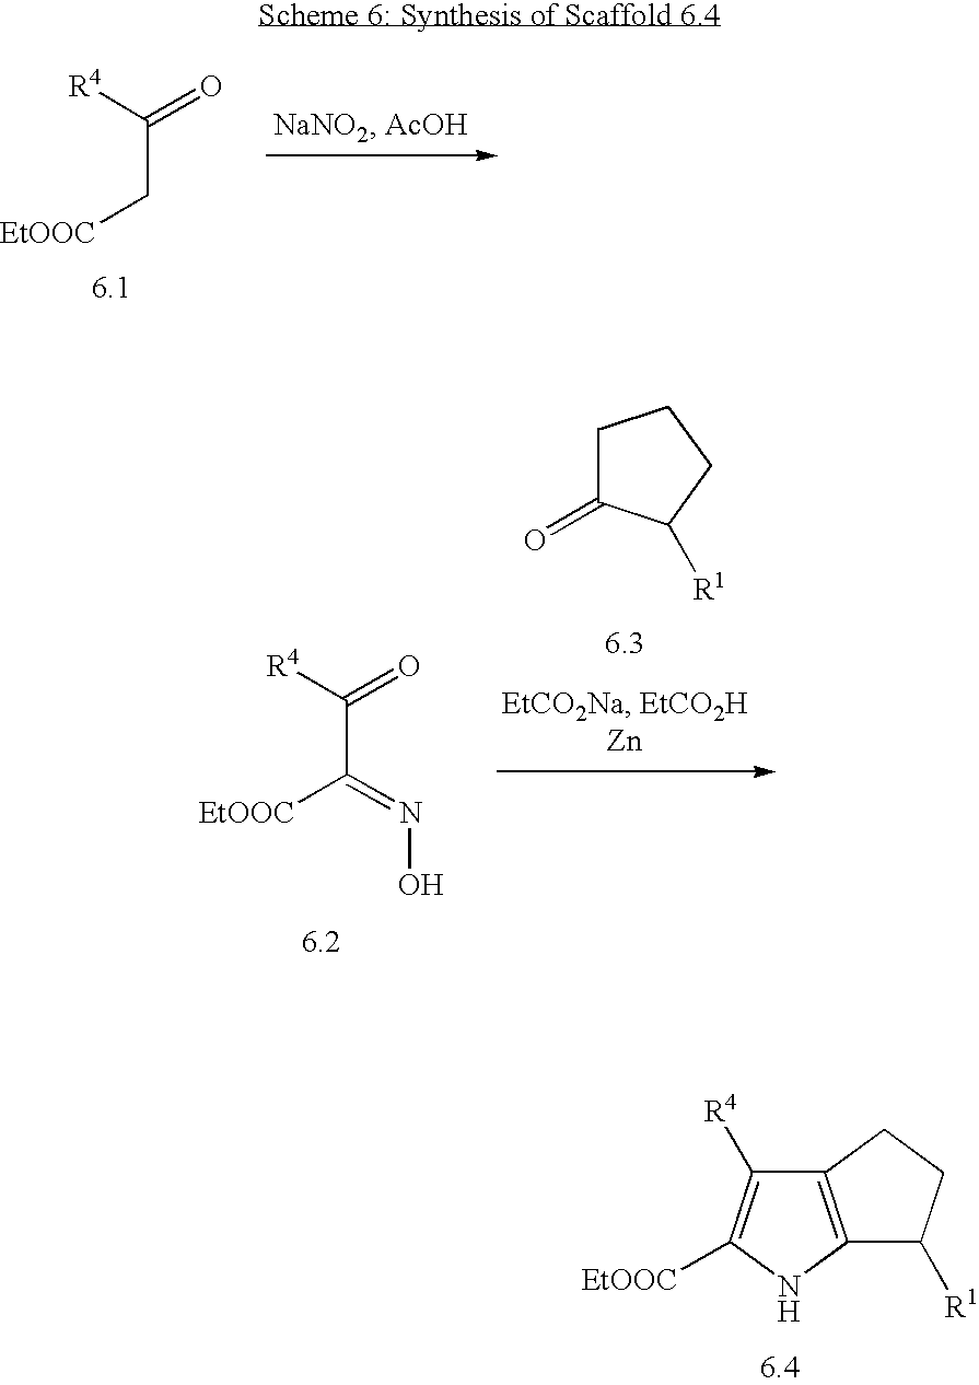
C1C(=O)C([R1])CC1.C(C([EtOOC])=NO)([R4])=O.C12=C(NC([EtOOC])=C1[R4])C([R1])CC2.C(C[EtOOC])([R4])=O
